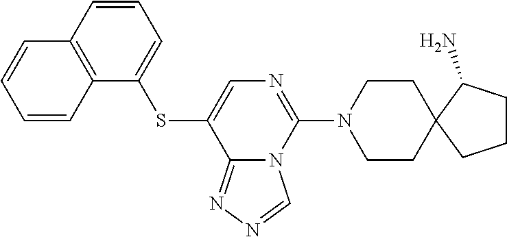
C1CN(C2=NC=C(SC3=CC=CC4=C3C=CC=C4)C3=NN=CN23)CCC12C(N)CCC2
